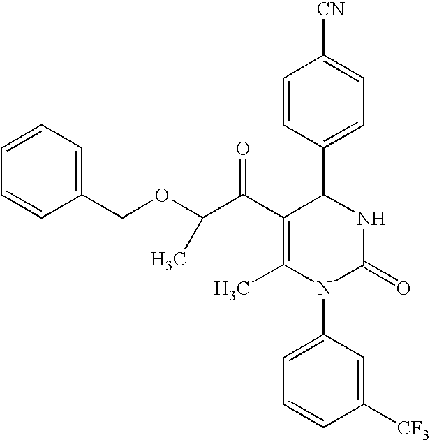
C1=CC(C2C(C(C(OCC3=CC=CC=C3)C)=O)=C(C)N(C3=CC=CC([CF3])=C3)C(=O)N2)=CC=C1[CN]
